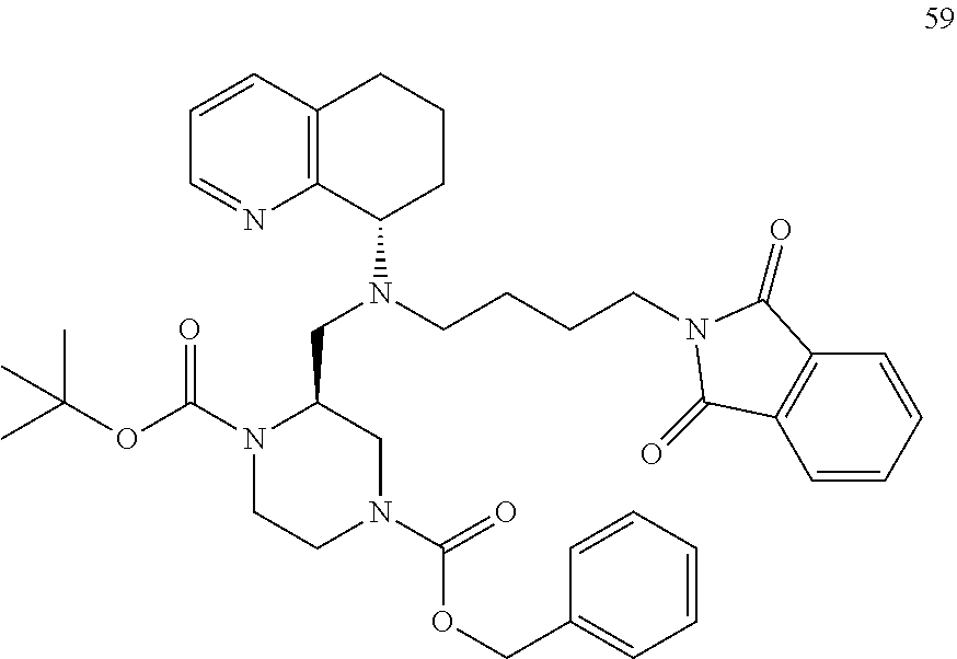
N1(C(OC(C)(C)C)=O)CCN(C(OCC2=CC=CC=C2)=O)CC1CN(C1CCCC2=C1N=CC=C2)CCCCN1C(=O)C2=C(C=CC=C2)C1=O
